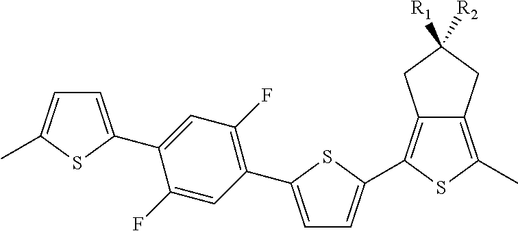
C1=C(C2=CC(F)=C(C3=CC=C(C4=C5C(=C(C)S4)CC([R1])([R2])C5)S3)C=C2F)SC(C)=C1
